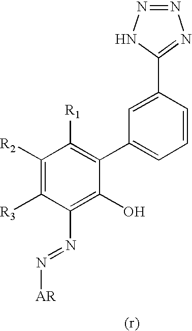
C1([R2])=C([R3])C(N=N[AR])=C(O)C(C2=CC=CC(C3=NN=NN3)=C2)=C1[R1]
